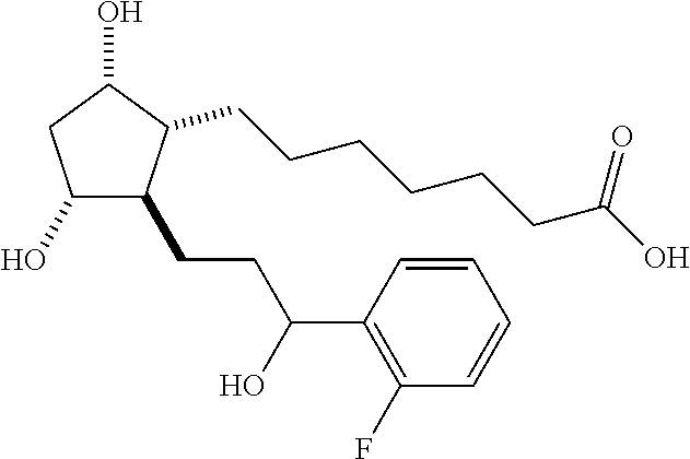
C1(O)C(CCC(C2=C(F)C=CC=C2)O)C(CCCCCCC(O)=O)C(O)C1
